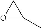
O1C(C)C1
